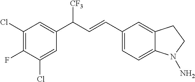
C(=CC1=CC=C2C(=C1)CCN2N)C(C1=CC(Cl)=C(F)C(Cl)=C1)[CF3]
